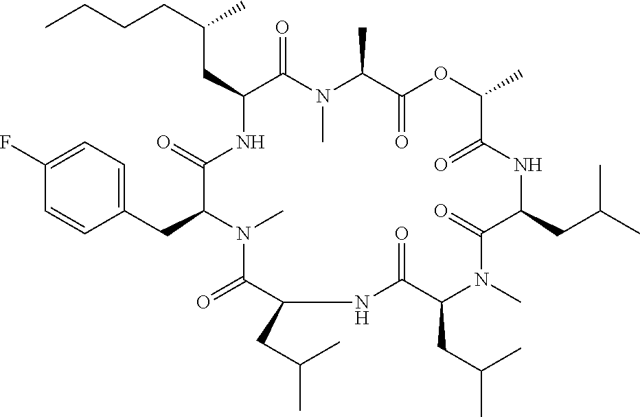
C(C1C(=O)N(C)C(C)C(=O)OC(C)C(=O)NC(CC(C)C)C(=O)N(C)C(CC(C)C)C(=O)NC(CC(C)C)C(=O)N(C)C(CC2=CC=C(F)C=C2)C(=O)N1)C(CCCC)C
